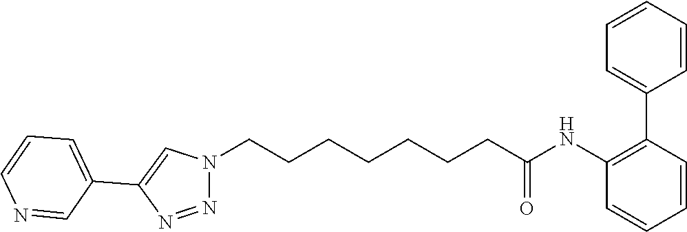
C1=CC=CC=C1C1=C(NC(CCCCCCCN2N=NC(C3=CC=CN=C3)=C2)=O)C=CC=C1
